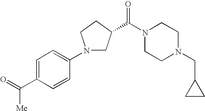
C(N1CCN(CC2CC2)CC1)(=O)C1CN(C2=CC=C(C(=O)[Me])C=C2)CC1
